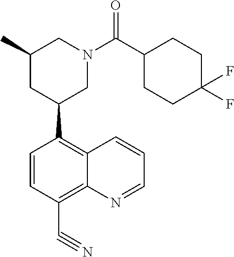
C1=CC(C#N)=C2C(=C1C1CN(C(C3CCC(F)(F)CC3)=O)CC(C)C1)C=CC=N2
